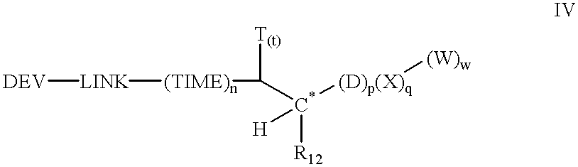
[DEV][LINK][(TIME)n]C([C*]([(D)p(X)q][(W)w])([R12])[H])[T(t)]
